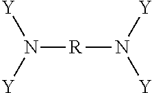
N([R]N([Y])[Y])([Y])[Y]
